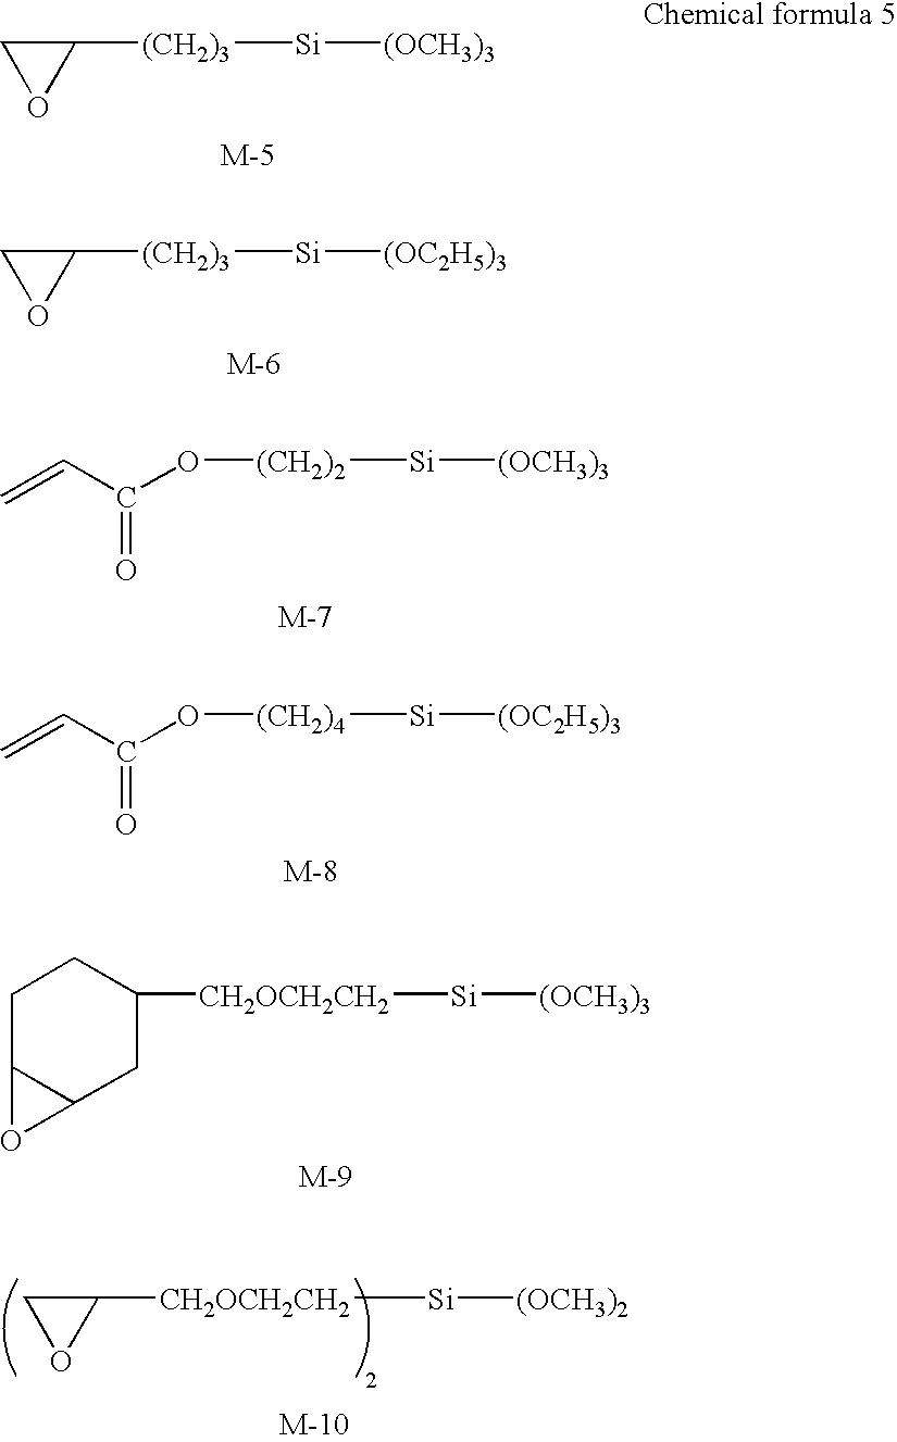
C1([(CH2)3][Si][(OCH3)3])CO1.C1([(CH2)3][Si][(OC2H5)3])CO1.O([(CH2)2][Si][(OCH3)3])C(C=C)=O.O([(CH2)4][Si][(OC2H5)3])C(C=C)=O.C1([CH2OCH2CH2][Si][(OCH3)3])CCC2C(C1)O2.C1([CH2OCH2CH2][Si][(OCH3)2])CO1
